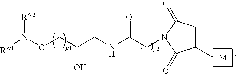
[M].C(NCC(CON([RN1])[RN2])O)(CN1C(=O)CC(C)C1=O)=O
